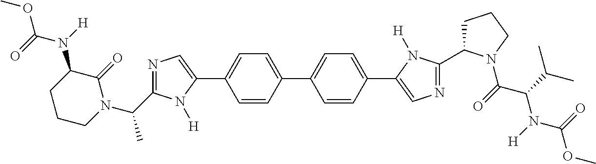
C1=CC(C2=CC=C(C3=CN=C(C4CCCN4C(=O)C(C(C)C)N([H])C(=O)OC)N3[H])C=C2)=CC=C1C1=CN=C(C(N2C(=O)C(N([H])C(=O)OC)CCC2)C)N1[H]
